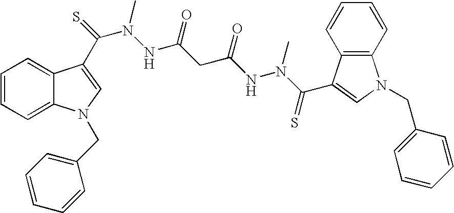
C1=CC=C2C(=C1)C(C(=S)N(NC(CC(NN(C(=S)C1=CN(CC3=CC=CC=C3)C3=C1C=CC=C3)C)=O)=O)C)=CN2CC1=CC=CC=C1
